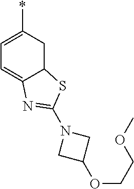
C12CC(*)=CC=C1N=C(N1CC(OCCOC)C1)S2
